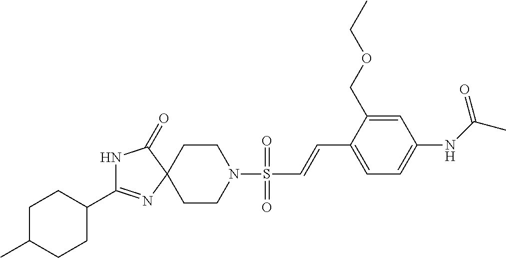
C1C(C)CCC(C2=NC3(C(=O)N2)CCN(S(=O)(=O)C=CC2=CC=C(NC(C)=O)C=C2COCC)CC3)C1
